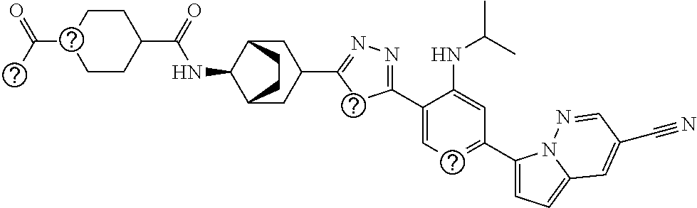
C1C2C(NC(C3CCC(C(C)=O)CC3)=O)C(CC1C1=NN=C(C3=CC=C(C4=CC=C5N4N=CC(C#N)=C5)C=C3NC(C)C)C1)CC2
